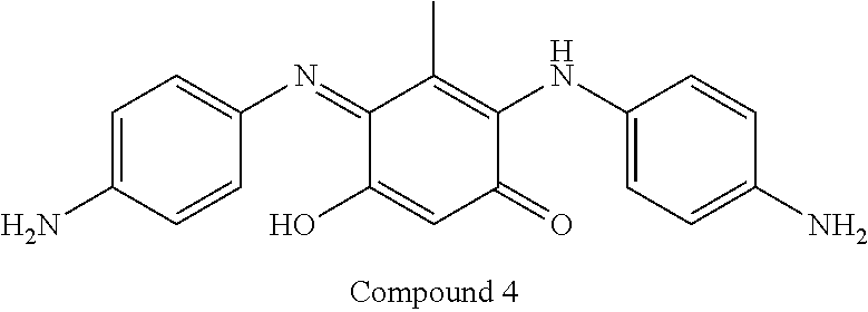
C1(=NC2=CC=C(N)C=C2)C(O)=CC(=O)C(NC2=CC=C(N)C=C2)=C1C
